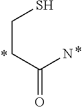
C(CC(=O)N)S
